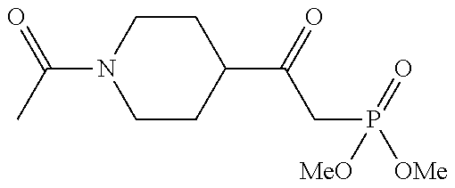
C1(C(CP(=O)([OMe])[MeO])=O)CCN(C(=O)C)CC1
